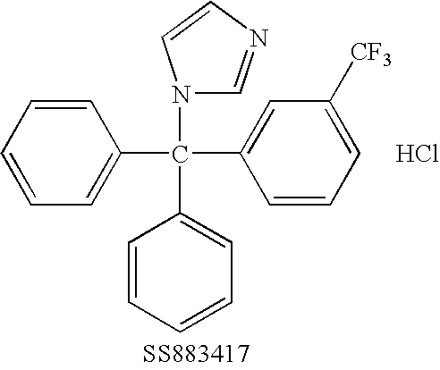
C1=CC=CC(C(C2=CC([CF3])=CC=C2)(C2=CC=CC=C2)N2C=NC=C2)=C1.Cl
